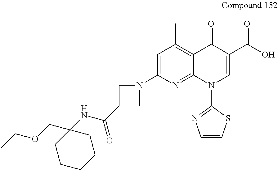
C1=C(N2CC(C(NC3(COCC)CCCCC3)=O)C2)N=C2C(=C1C)C(=O)C(C(O)=O)=CN2C1=NC=CS1
